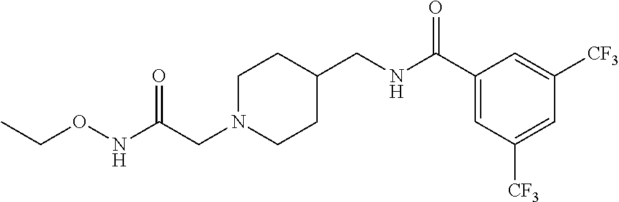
N(C(CN1CCC(CNC(C2=CC([CF3])=CC([CF3])=C2)=O)CC1)=O)OCC
